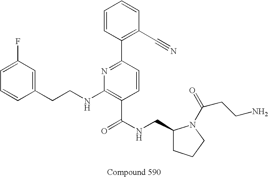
C1=CC(CCNC2=C(C(NCC3CCCN3C(=O)CCN)=O)C=CC(C3=C(C#N)C=CC=C3)=N2)=CC(F)=C1
